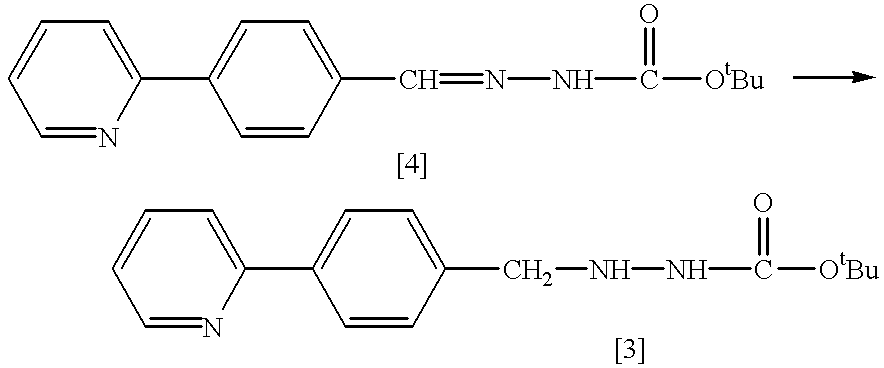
C1=NC(C2=CC=C(C=NNC([OtBu])=O)C=C2)=CC=C1.C1=NC(C2=CC=C(CNNC([OtBu])=O)C=C2)=CC=C1
